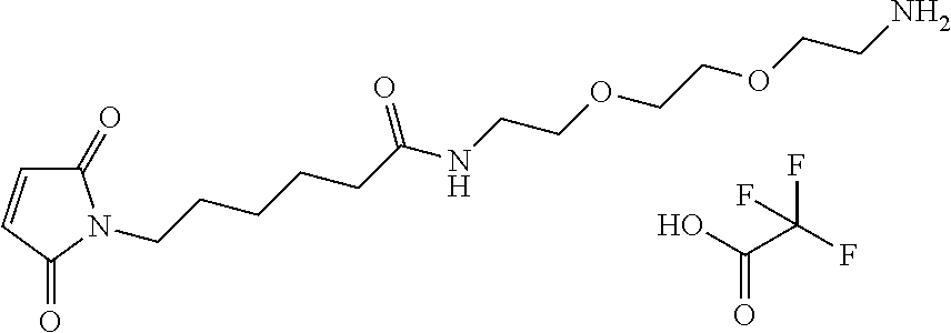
C1(=O)C=CC(=O)N1CCCCCC(NCCOCCOCCN)=O.O=C(O)C(F)(F)F
